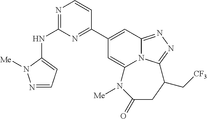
N1=C(NC2=CC=NN2[Me])N=C(C2=CC3=NN=C4N3C(=C2)N([Me])C(=O)CC4C[CF3])C=C1
